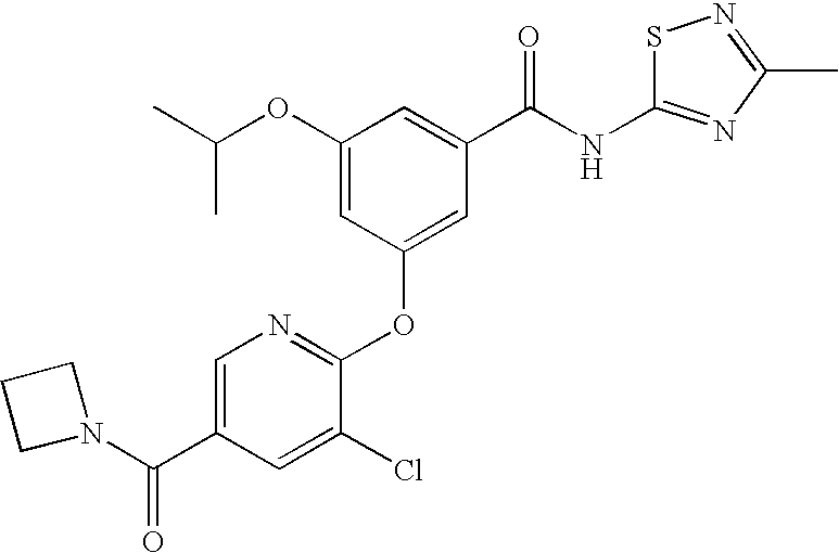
CC(OC1=CC(OC2=NC=C(C(N3CCC3)=O)C=C2Cl)=CC(C(NC2=NC(C)=NS2)=O)=C1)C
